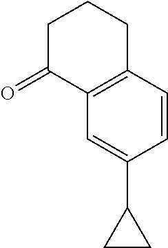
C1(=O)C2=C(CCC1)C=CC(C1CC1)=C2
